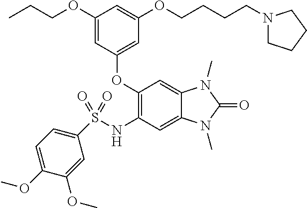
C1(OCCC)=CC(OC2=C(NS(C3=CC=C(OC)C(OC)=C3)(=O)=O)C=C3C(=C2)N(C)C(=O)N3C)=CC(OCCCCN2CCCC2)=C1
